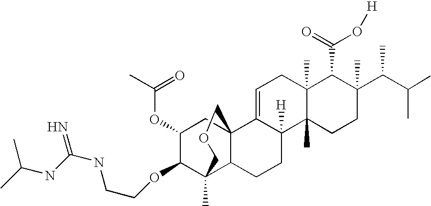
C1(OC(C)=O)C(OCCNC(NC(C)C)=N)C2(C)C3C(C1)(C1=CCC4(C)C(C)(C1([H])CC3)CCC(C(C(C)C)C)(C)C4C(=O)O[H])COC2
